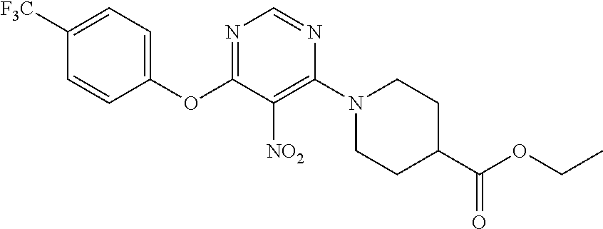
C1(OC2=NC=NC(N3CCC(C(OCC)=O)CC3)=C2[NO2])=CC=C([F3C])C=C1
